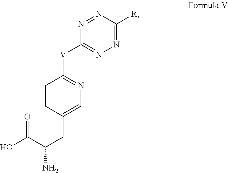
N1=C([V]C2=NC=C(CC(C(O)=O)N)C=C2)N=NC([R])=N1
